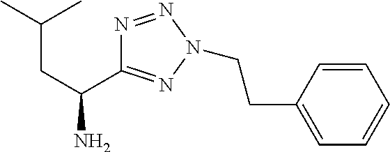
CC(C)CC(N)C1=NN(CCC2=CC=CC=C2)N=N1
